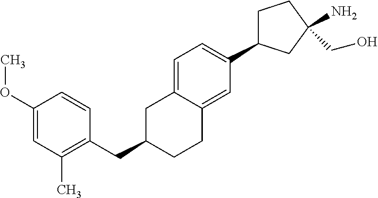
C1=C2C(=CC(C3CCC(N)(CO)C3)=C1)CCC(CC1=C(C)C=C(OC)C=C1)C2
